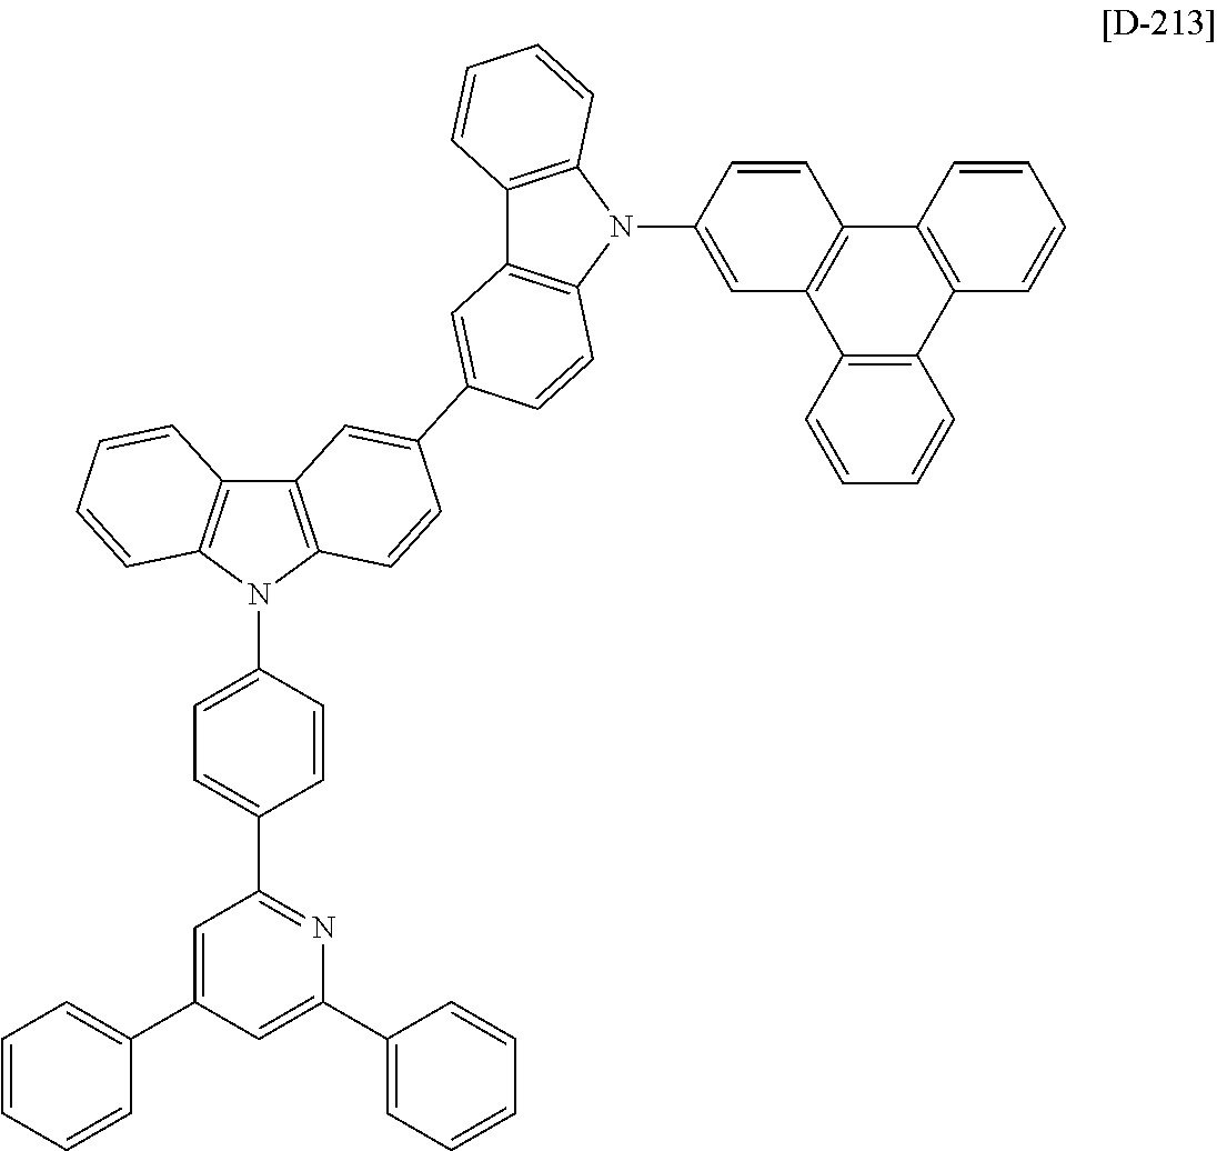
C1=C(C2=CC=CC=C2)C=C(C2=CC=CC=C2)N=C1C1=CC=C(N2C3=C(C4=C2C=CC=C4)C=C(C2=CC4=C(N(C5=CC6=C(C=C5)C5=C(C7=C6C=CC=C7)C=CC=C5)C5=C4C=CC=C5)C=C2)C=C3)C=C1
